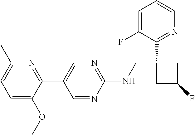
C1(NCC2(C3=NC=CC=C3F)CC(F)C2)=NC=C(C2=NC(C)=CC=C2OC)C=N1
